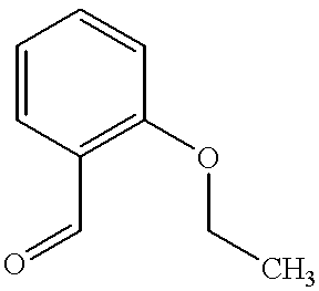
C1=CC(C=O)=C(OCC)C=C1
